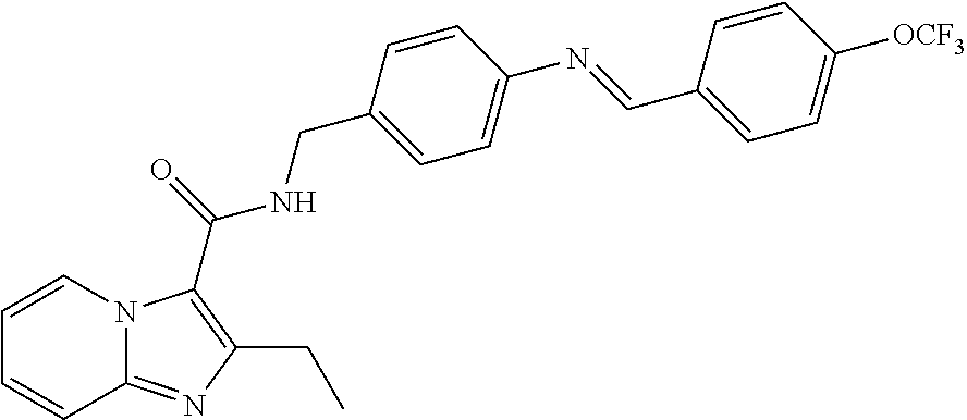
C1=CN2C(=NC(CC)=C2C(NCC2=CC=C(N=CC3=CC=C([OCF3])C=C3)C=C2)=O)C=C1
